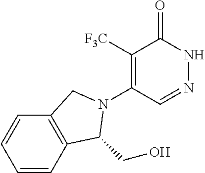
C1([F3C])=C(N2C(CO)C3=C(C=CC=C3)C2)C=NNC1=O
